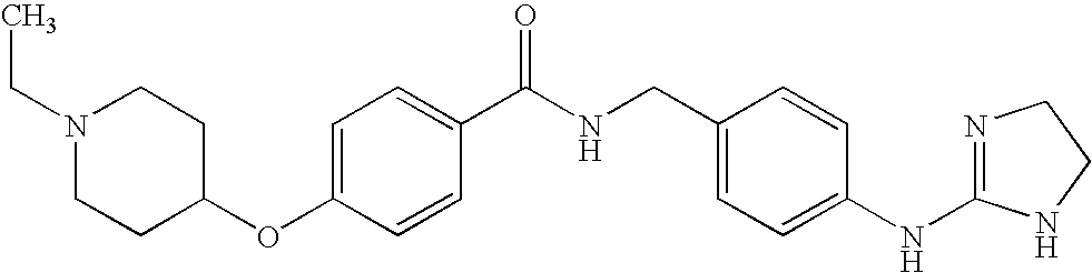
C1=C(OC2CCN(CC)CC2)C=CC(C(NCC2=CC=C(NC3=NCCN3)C=C2)=O)=C1
